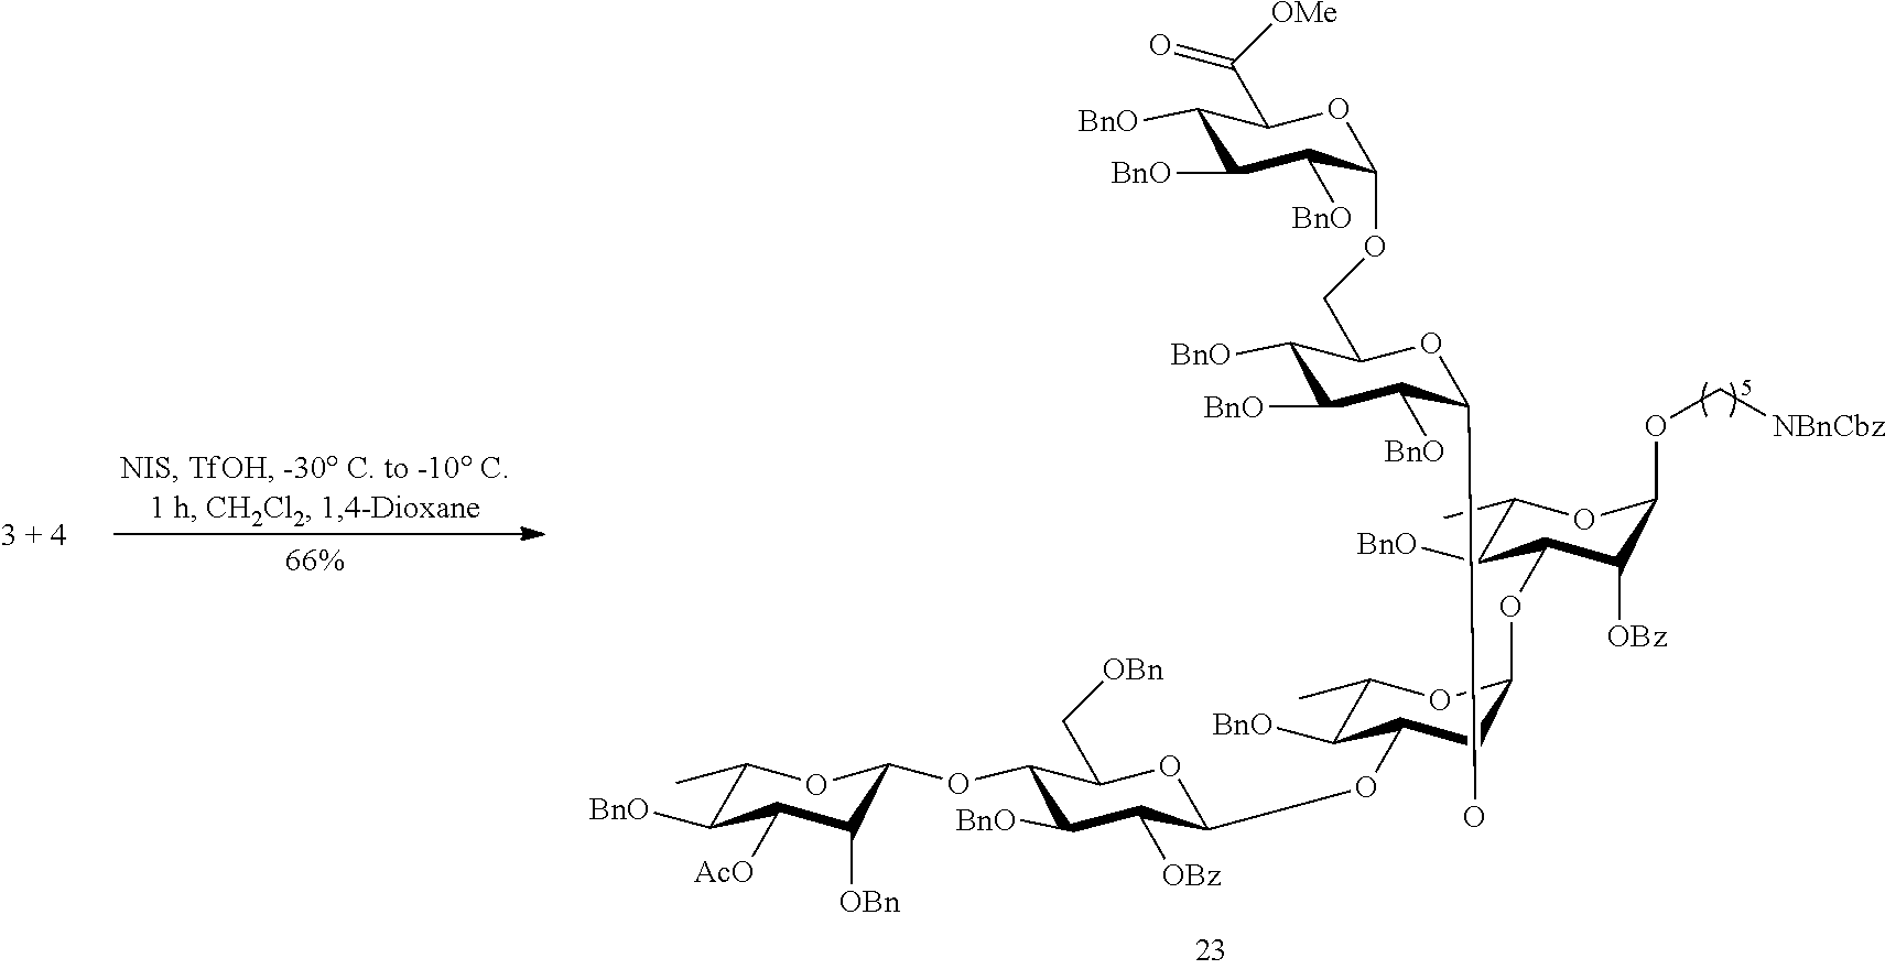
C1(OC2C([OBn])C([AcO])C([BnO])C(C)O2)C([BnO])C([OBz])C(OC2C([BnO])C(C)OC(OC3C([BnO])C(C)OC(OC[NBnCbz])C3[OBz])C2OC2C([BnO])C([BnO])C([BnO])C(COC3C([BnO])C([BnO])C([BnO])C(C([OMe])=O)O3)O2)OC1C[OBn]
